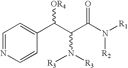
C1=NC=CC(C(C(N([R3])[R3])C(N([R2])[R1])=O)[OR4])=C1
